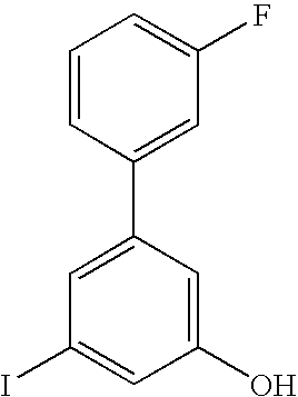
C1(C2=CC(I)=CC(O)=C2)=CC(F)=CC=C1
